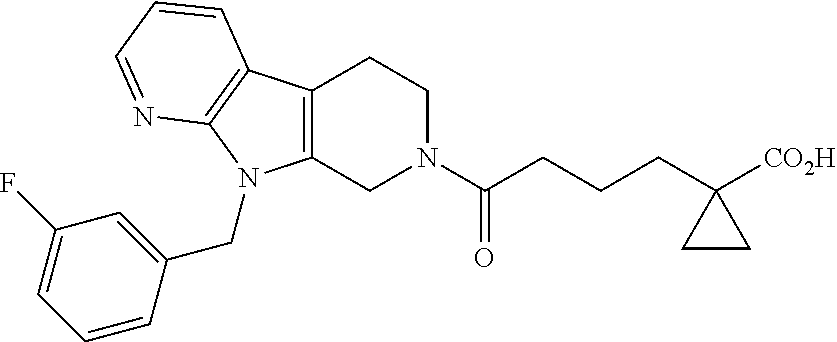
C12=C(CN(C(CCCC3([CO2H])CC3)=O)CC1)N(CC1=CC(F)=CC=C1)C1=C2C=CC=N1
